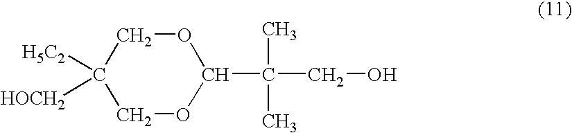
C1OC(C(C)(C)CO)OCC1([H5C2])[HOCH2]
